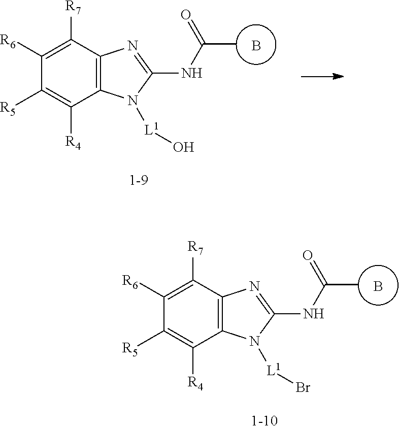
C1([R7])=C([R6])C([R5])=C([R4])C2=C1N=C(NC(C)=O)N2[L1]O.B.C1([R7])=C([R6])C([R5])=C([R4])C2=C1N=C(NC(C)=O)N2[L1]Br.B
